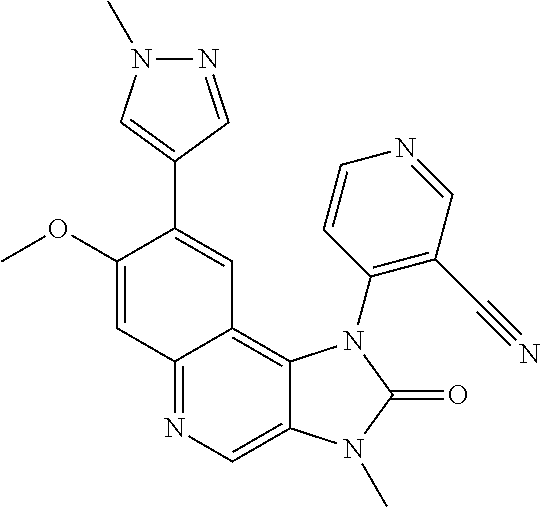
C1(OC)=CC2=NC=C3C(=C2C=C1C1=CN(C)N=C1)N(C1=C(C#N)C=NC=C1)C(=O)N3C
